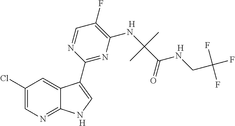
C1(F)=C(NC(C(NCC(F)(F)F)=O)(C)C)N=C(C2=CNC3=NC=C(Cl)C=C32)N=C1.[H].[H].[H]
